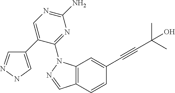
C12=C(C=CC(C#CC(C)(C)O)=C1)C=NN2C1=NC(N)=NC=C1C1=CNN=C1
